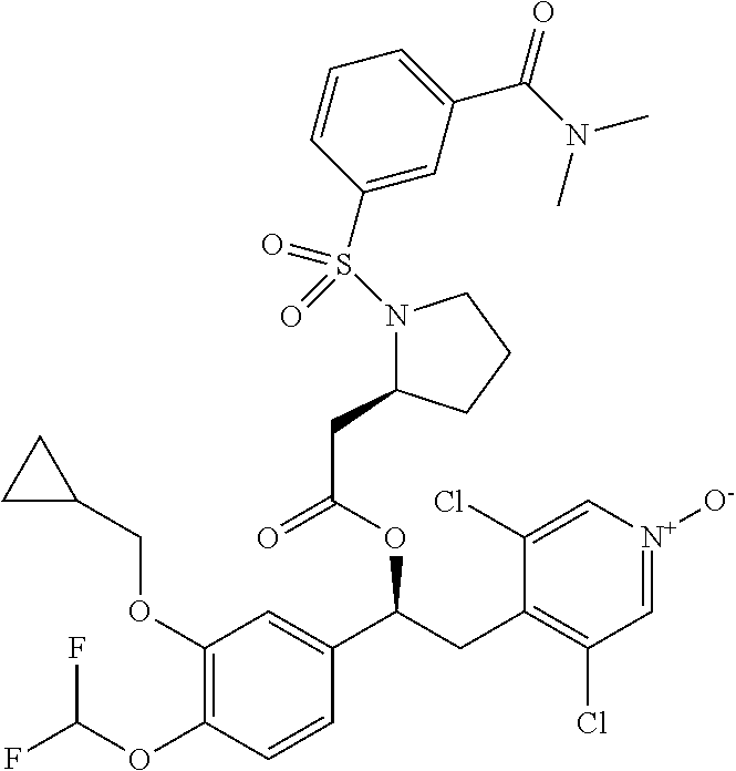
C1(OCC2CC2)=C(OC(F)F)C=CC(C(CC2=C(Cl)C=[N+]([O-])C=C2Cl)OC(=O)CC2N(S(C3=CC(C(N(C)C)=O)=CC=C3)(=O)=O)CCC2)=C1
